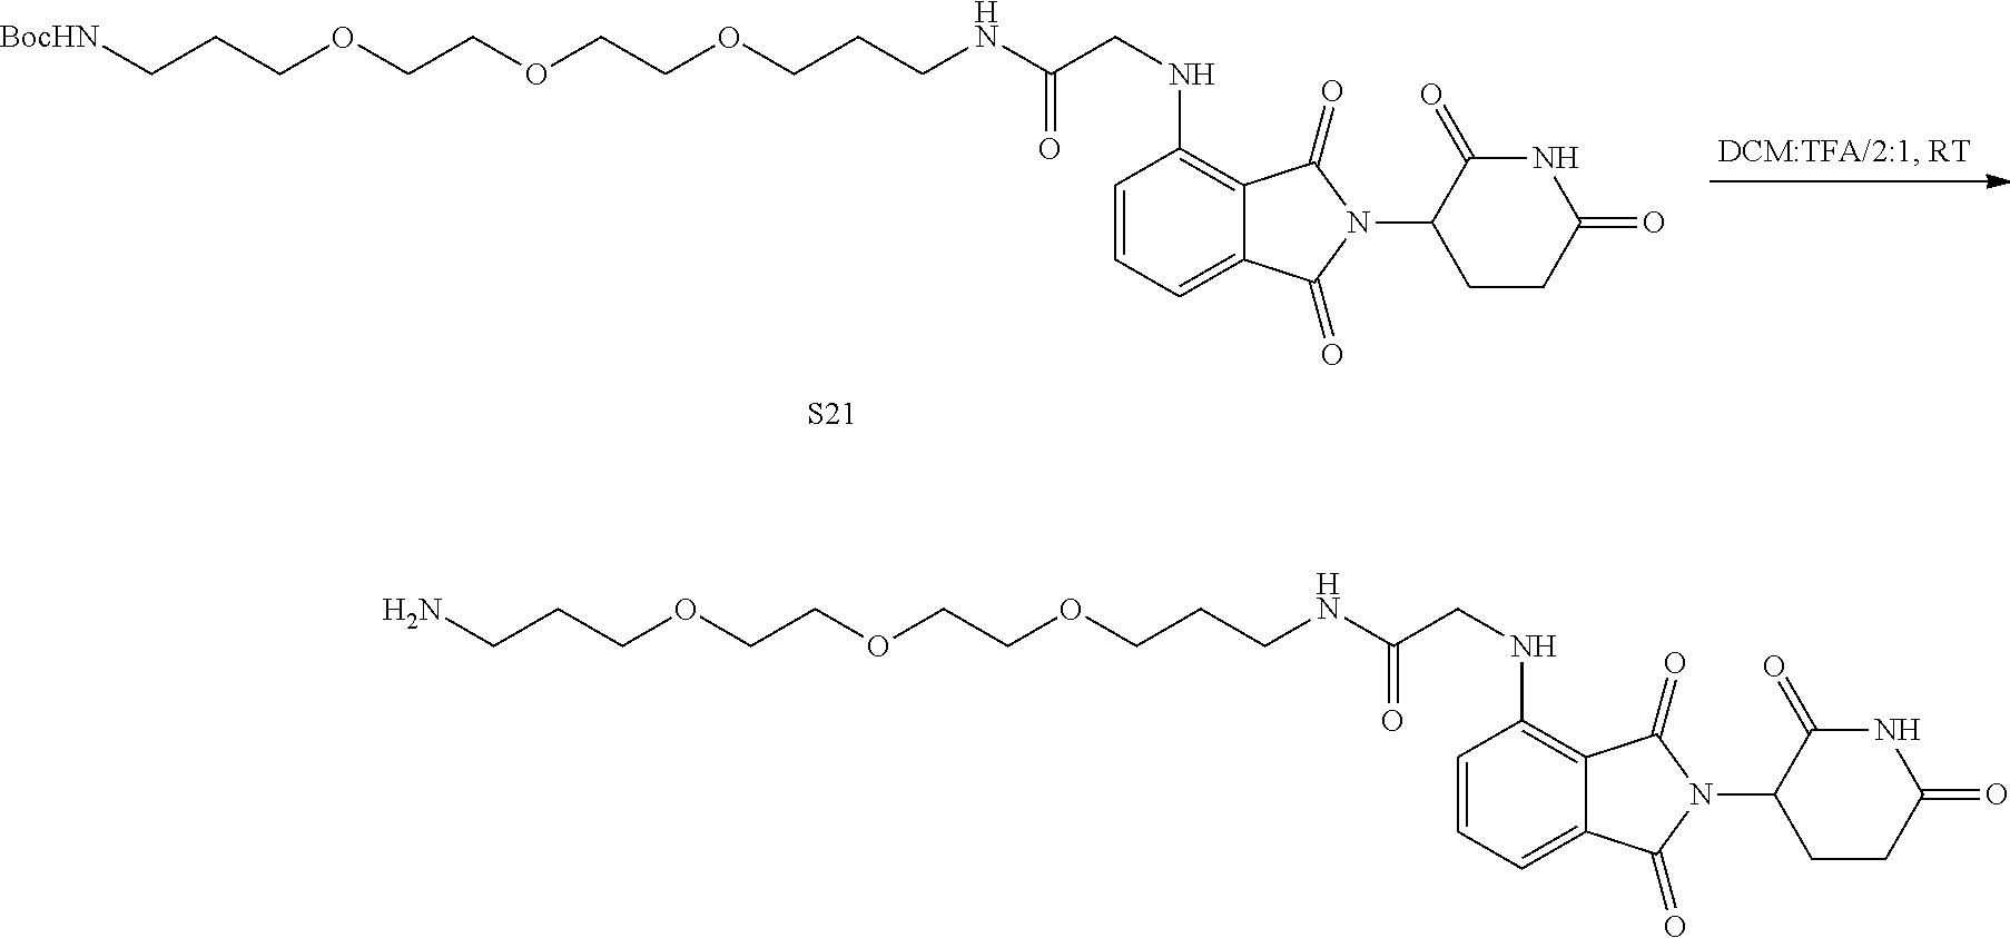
C(OCCCNC(CNC1=C2C(=CC=C1)C(=O)N(C1CCC(=O)NC1=O)C2=O)=O)COCCOCCC[BocHN].[S21].C(OCCCNC(CNC1=C2C(=CC=C1)C(=O)N(C1CCC(=O)NC1=O)C2=O)=O)COCCOCCCN
